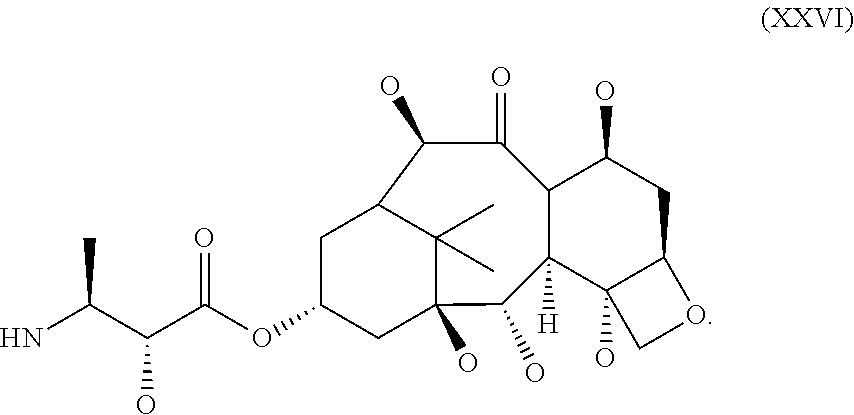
C12C(O)C(=O)C3C([H])(C(O)C(O)(CC(OC(C(C(N)C)O)=O)C1)C2(C)C)C1(O)C(CC3O)OC1
